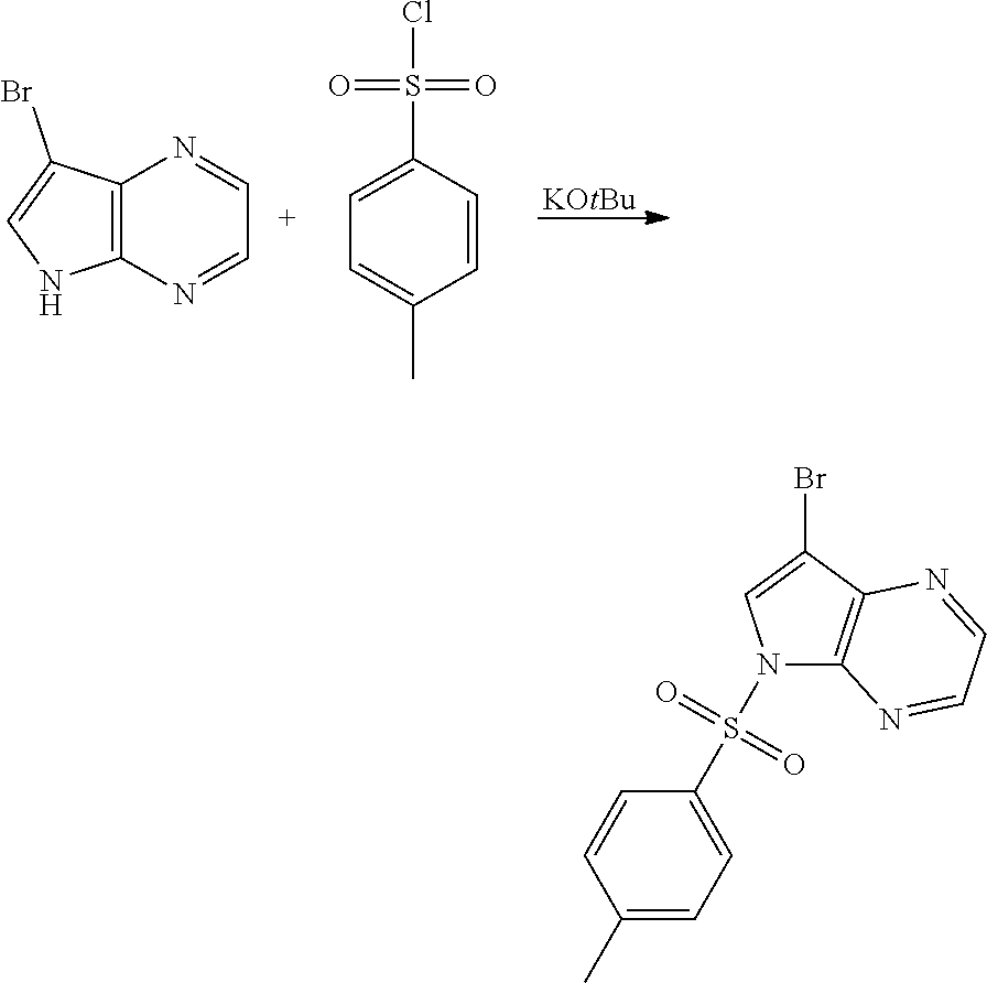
[KOtBu].C12=C(N=CC=N1)NC=C2Br.C1=C(S(Cl)(=O)=O)C=CC(C)=C1.N1(S(C2=CC=C(C)C=C2)(=O)=O)C2=C(C(Br)=C1)N=CC=N2
